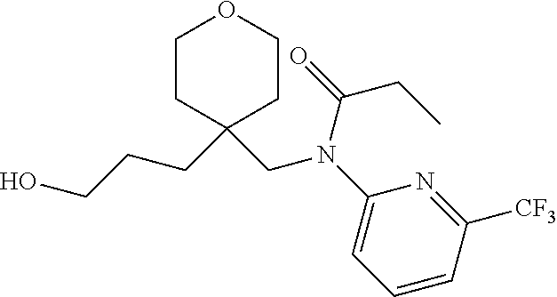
C1CC(CCCO)(CN(C2=CC=CC([CF3])=N2)C(=O)CC)CCO1
